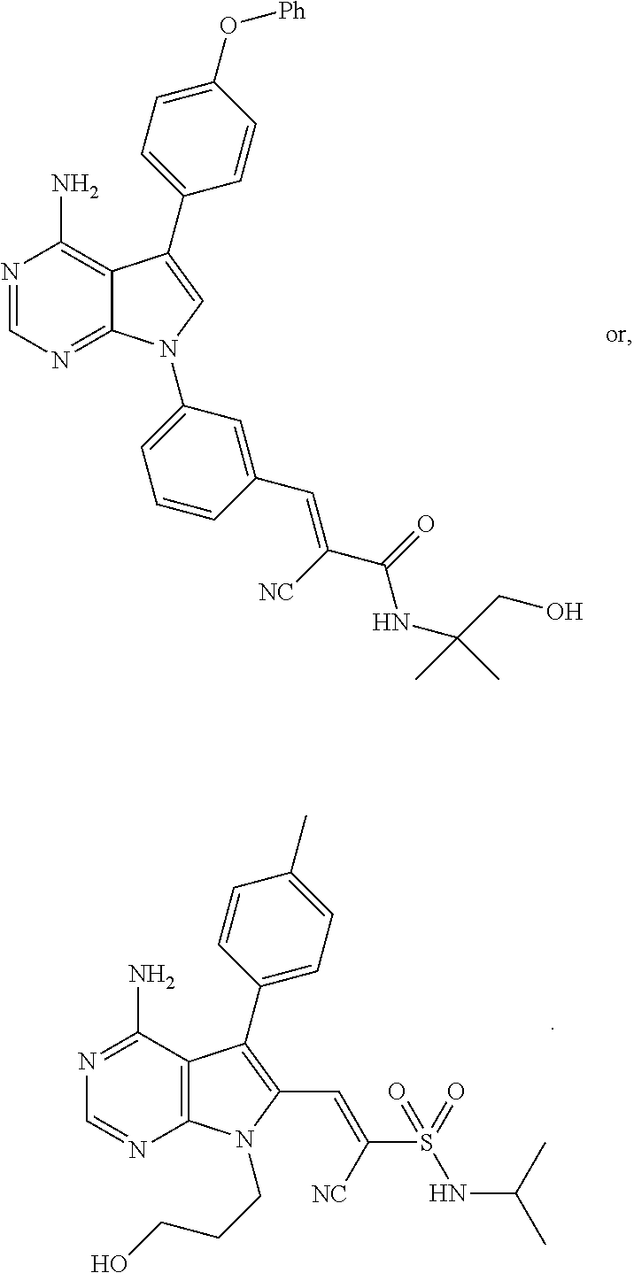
N1=CN=C2C(=C1N)C(C1=CC=C(O[Ph])C=C1)=CN2C1=CC=CC(C=C(C(=O)NC(C)(CO)C)[NC])=C1.N1=C(N)C2=C(N=C1)N(CCCO)C(C=C(S(=O)(NC(C)C)=O)[NC])=C2C1=CC=C(C)C=C1
